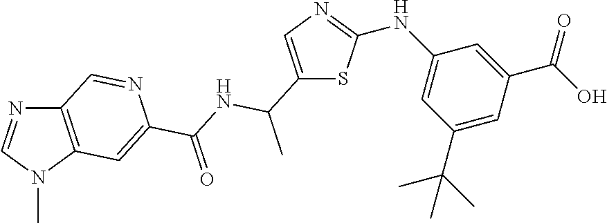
C12=C(N(C)C=N1)C=C(C(NC(C1=CN=C(NC3=CC(C(C)(C)C)=CC(C(O)=O)=C3)S1)C)=O)N=C2
